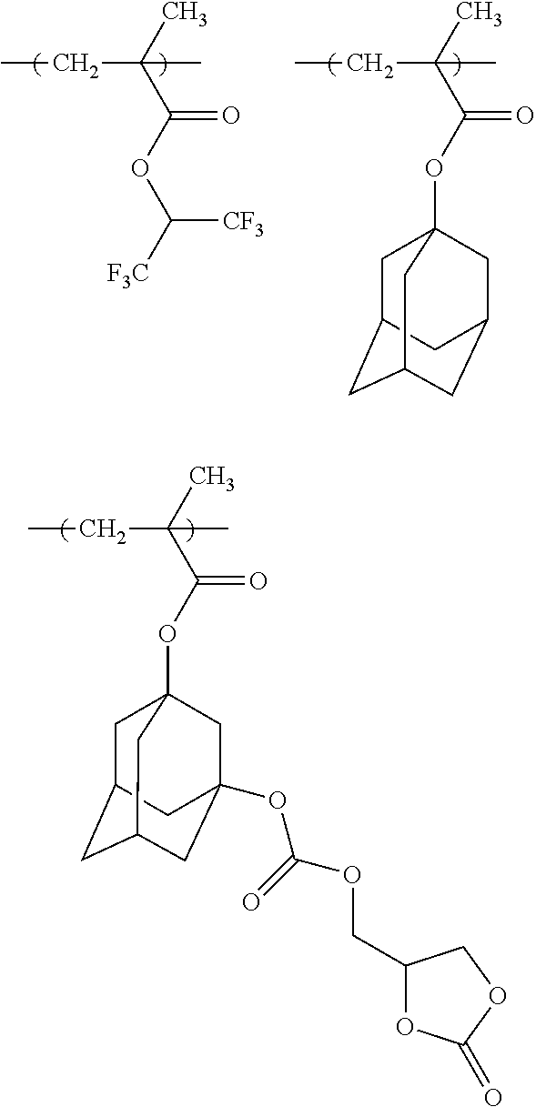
CCC(C(OC([F3C])[CF3])=O)(C)C.CCC(C(OC12CC3CC(CC(C1)C3)C2)=O)(C)C.CCC(C(OC12CC3CC(CC(OC(OCC4OC(=O)OC4)=O)(C1)C3)C2)=O)(C)C
